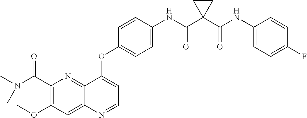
C1(C(N(C)C)=O)=C(OC)C=C2C(=N1)C(OC1=CC=C(NC(C3(C(NC4=CC=C(F)C=C4)=O)CC3)=O)C=C1)=CC=N2
